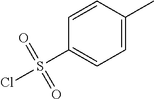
C1=CC(C)=CC=C1S(Cl)(=O)=O
